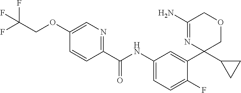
C1(C(NC2=CC=C(F)C(C3(C4CC4)COCC(N)=N3)=C2)=O)=NC=C(OCC(F)(F)F)C=C1
